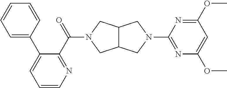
C12C(CN(C3=NC(OC)=CC(OC)=N3)C1)CN(C(=O)C1=NC=CC=C1C1=CC=CC=C1)C2
